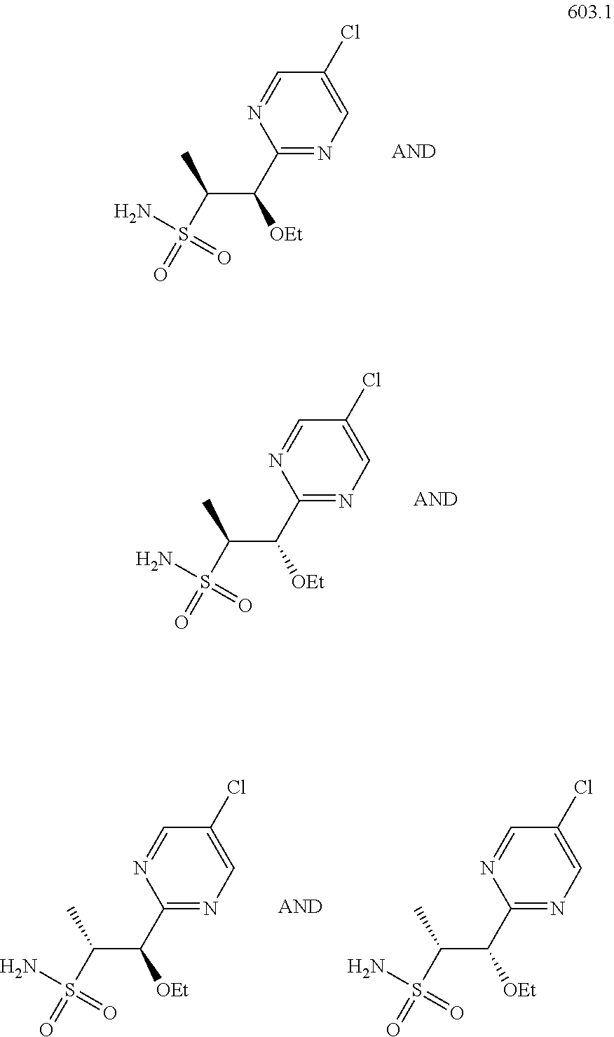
NS(C(C)C([OEt])C1=NC=C(Cl)C=N1)(=O)=O.NS(C(C)C([OEt])C1=NC=C(Cl)C=N1)(=O)=O.NS(C(C)C([OEt])C1=NC=C(Cl)C=N1)(=O)=O.NS(C(C)C([OEt])C1=NC=C(Cl)C=N1)(=O)=O
